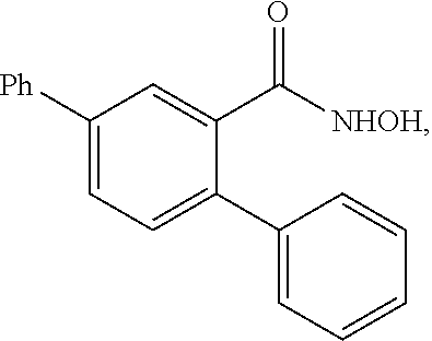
C1([Ph])=CC=C(C2=CC=CC=C2)C(C([NHOH])=O)=C1
